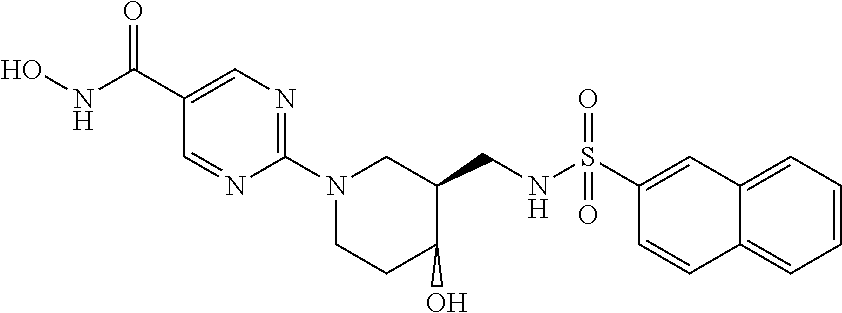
ONC(C1=CN=C(N2CCC(O)C(CNS(C3=CC4=CC=CC=C4C=C3)(=O)=O)C2)N=C1)=O
